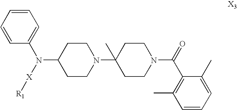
C1CN(C2(C)CCN(C(=O)C3=C(C)C=CC=C3C)CC2)CCC1N(C1=CC=CC=C1)[X][R1]
